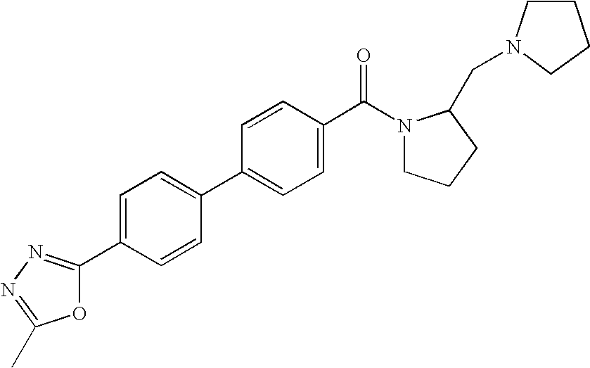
C1(C2=NN=C(C)O2)=CC=C(C2=CC=C(C(N3CCCC3CN3CCCC3)=O)C=C2)C=C1
